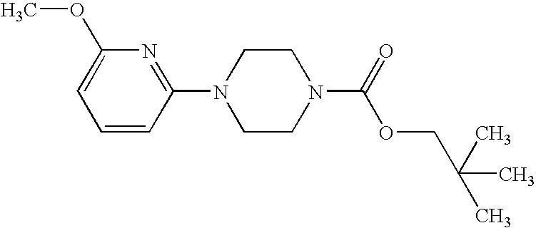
C1=CC(N2CCN(C(=O)OCC(C)(C)C)CC2)=NC(OC)=C1
